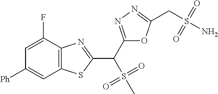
C12=C(C(F)=CC([Ph])=C1)N=C(C(S(=O)(=O)C)C1=NN=C(CS(N)(=O)=O)O1)S2
